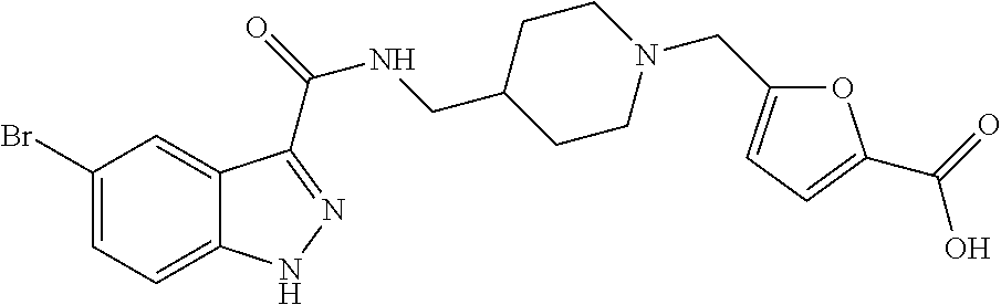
C1(Br)=CC=C2C(=C1)C(C(=O)NCC1CCN(CC3=CC=C(C(O)=O)O3)CC1)=NN2
